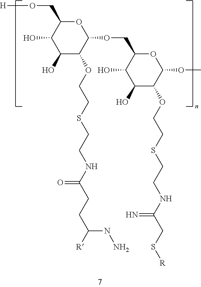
O1C(CO[H])C(O)C(O)C(OCCSCCNC(CCC(NN)[R])=O)C1OCC1C(O)C(O)C(OCCSCCNC(=N)CS[R])C(OC)O1
